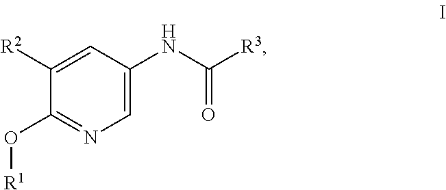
C1([R2])=CC(NC([R3])=O)=CN=C1O[R1]
